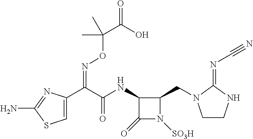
C1(=O)N([SO3H])C(CN2CCNC2=NC#N)C1NC(C(C1=CSC(N)=N1)=NOC(C)(C(=O)O)C)=O
